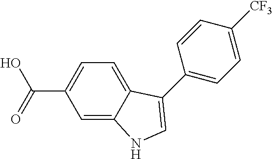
C1=C2C(=CC(C(O)=O)=C1)NC=C2C1=CC=C([CF3])C=C1
